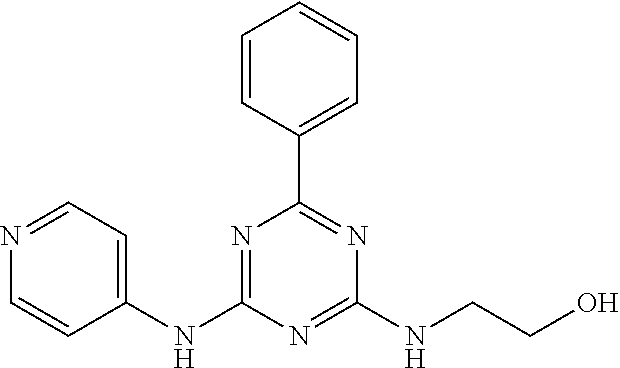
C1=CC(C2=NC(NCCO)=NC(NC3=CC=NC=C3)=N2)=CC=C1
